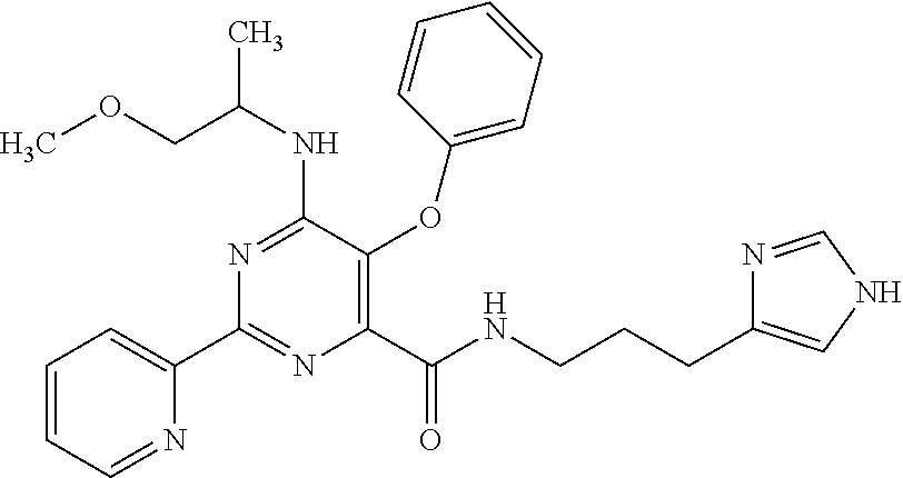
C1(C(=O)NCCCC2=CNC=N2)=C(OC2=CC=CC=C2)C(NC(COC)C)=NC(C2=CC=CC=N2)=N1
